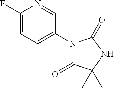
FC1=CC=C(N2C(=O)C(C)(C)NC2=O)C=N1
